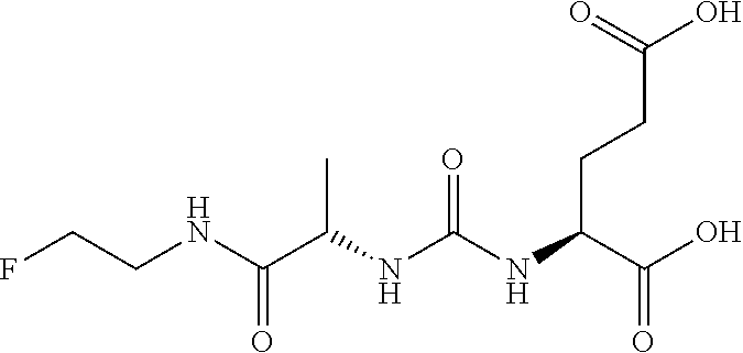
N(C(NC(C(O)=O)CCC(O)=O)=O)C(C(NCCF)=O)C
